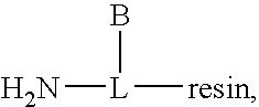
N[L]([resin])B
